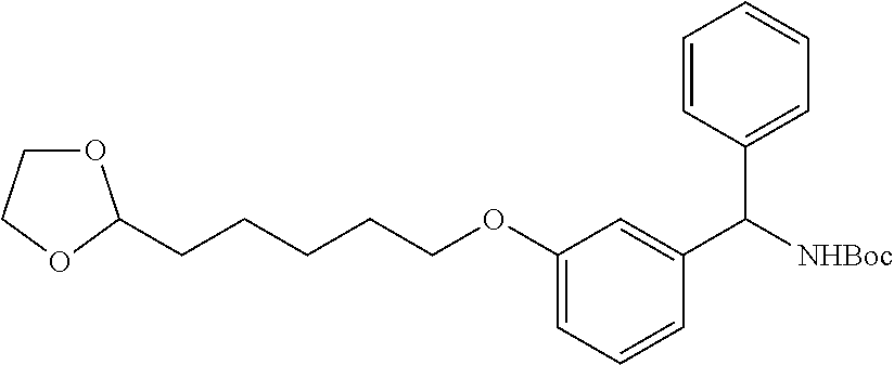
O1CCOC1CCCCCOC1=CC=CC(C([NHBoc])C2=CC=CC=C2)=C1
